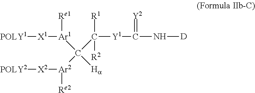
[Y1](C(N[D])=[Y2])C([R1])([R2])C([Ar1]([X1][POLY1])[Re1])([Ar2]([X2][POLY2])[Re2])[Ha]
